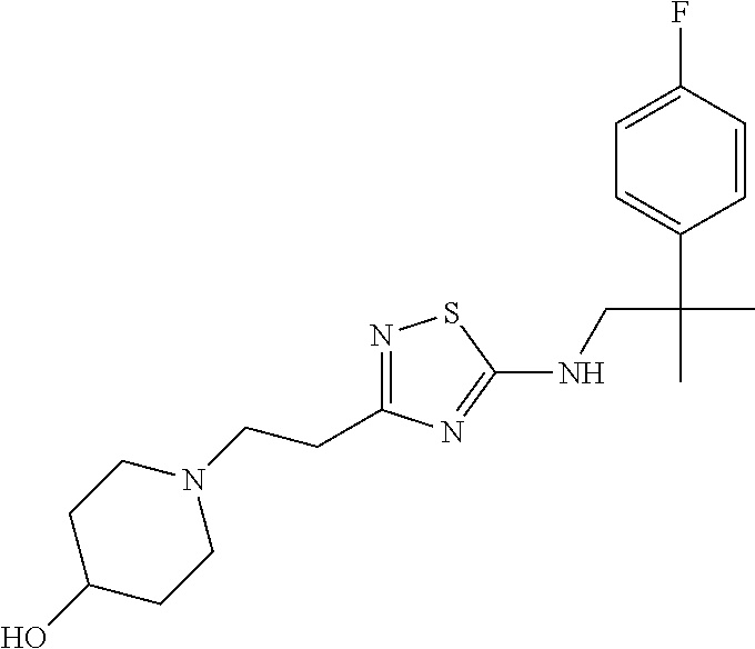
N1=C(CCN2CCC(O)CC2)N=C(NCC(C)(C2=CC=C(F)C=C2)C)S1
